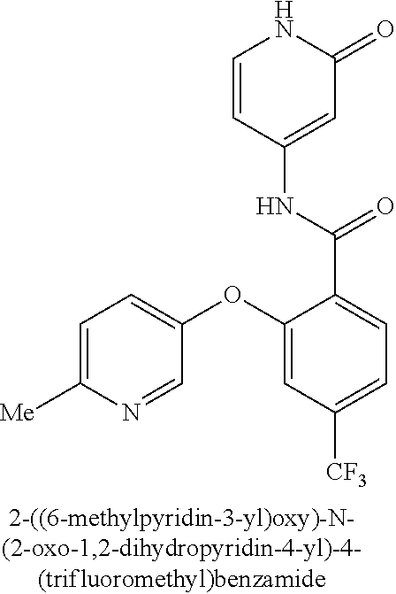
O(C1=CC([CF3])=CC=C1C(=O)NC1=CC(=O)NC=C1)C1=CC=C([Me])N=C1
